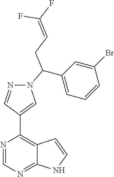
N1=CN=C2C(=C1C1=CN(C(C3=CC=CC(Br)=C3)CC=C(F)F)N=C1)C=CN2
